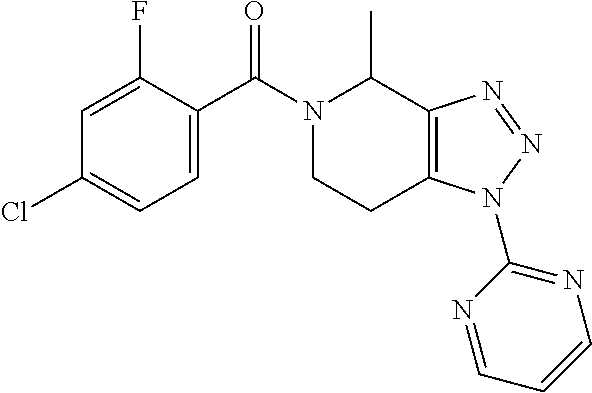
C1=C(F)C(C(N2CCC3=C(C2C)N=NN3C2=NC=CC=N2)=O)=CC=C1Cl
